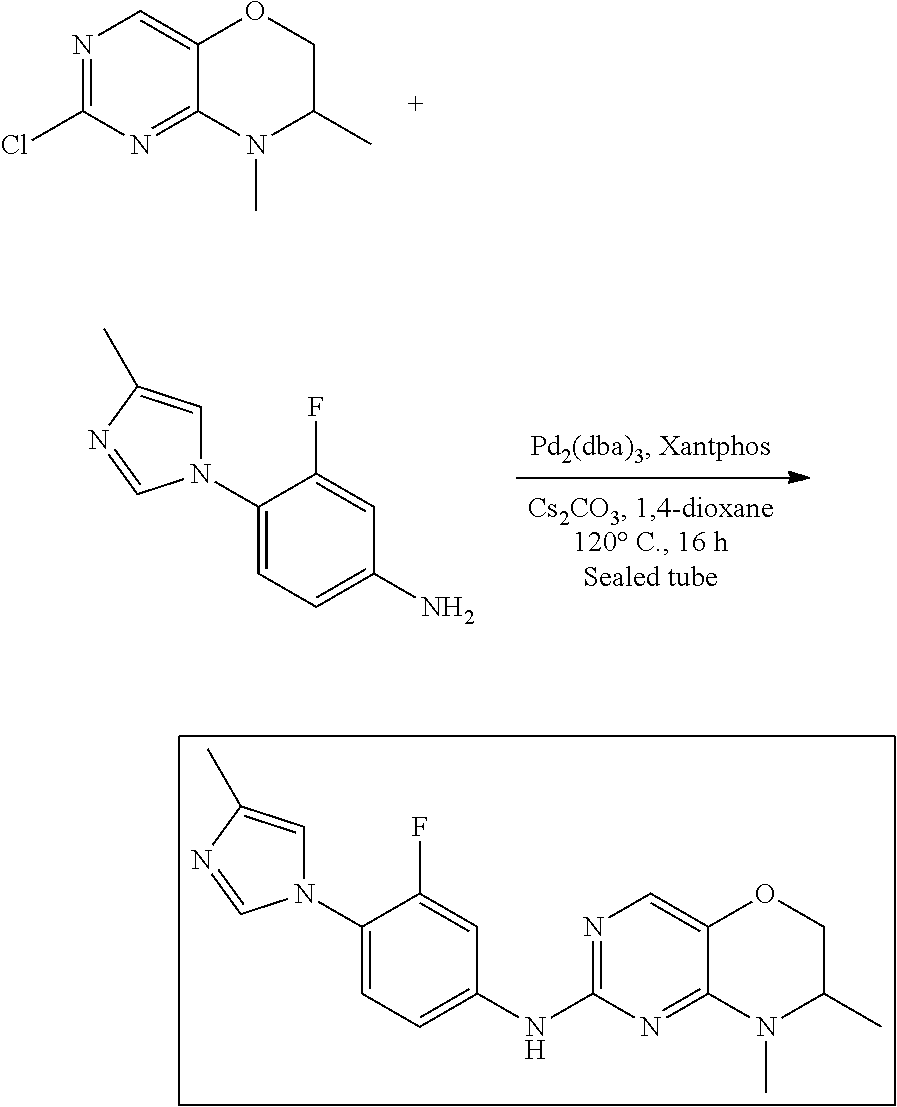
NC1=CC=C(N2C=C(C)N=C2)C(F)=C1.N1=C(Cl)N=C2C(=C1)OCC(C)N2C.N1=C(NC2=CC=C(N3C=C(C)N=C3)C(F)=C2)N=C2C(=C1)OCC(C)N2C
